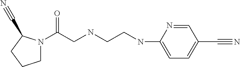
C1N(C(=O)CNCCNC2=CC=C(C#N)C=N2)C(C#N)CC1
